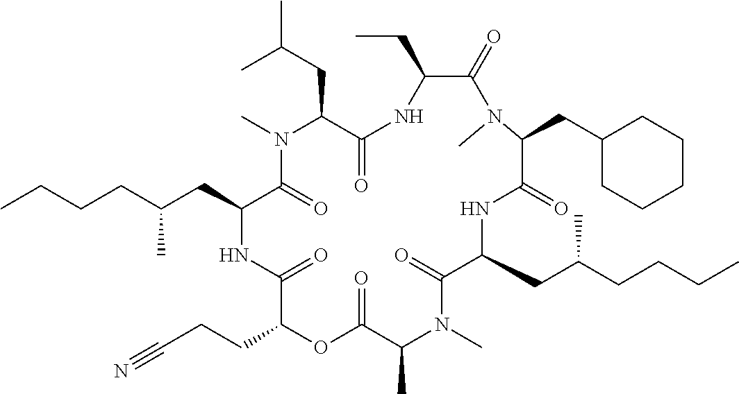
C1(CC)C(=O)N(C)C(CC2CCCCC2)C(=O)NC(CC(CCCC)C)C(=O)N(C)C(C)C(=O)OC(CCC#N)C(=O)NC(CC(CCCC)C)C(=O)N(C)C(CC(C)C)C(=O)N1
